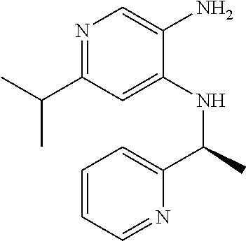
N1=C(C(C)C)C=C(NC(C2=CC=CC=N2)C)C(N)=C1
